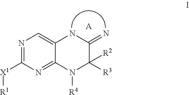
N1=C([X1][R1])N=C2C(=C1)NC(=N)C([R2])([R3])N2[R4].[A]
